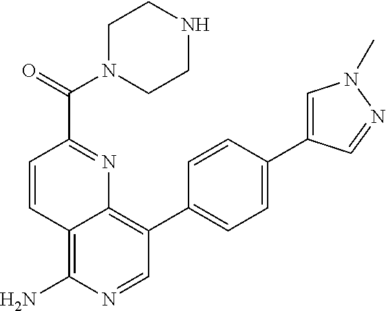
C1=CC(C(=O)N2CCNCC2)=NC2=C(C3=CC=C(C4=CN(C)N=C4)C=C3)C=NC(N)=C12
